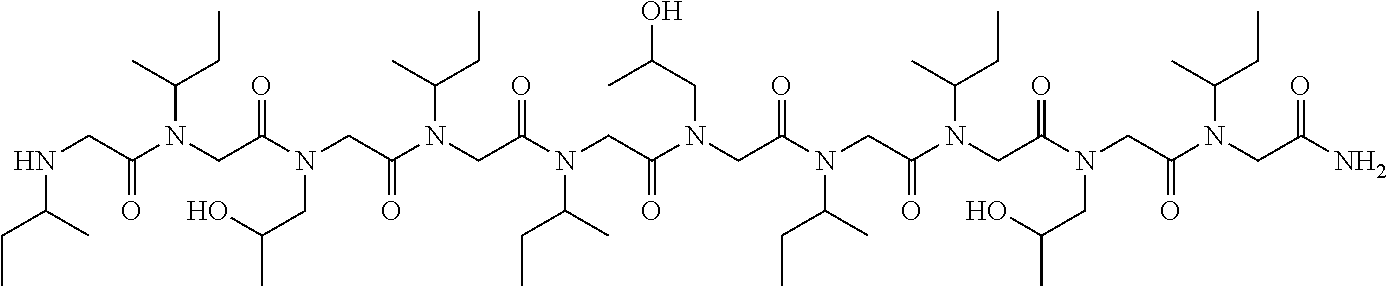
N(CC(N(CC(N(CC(N(CC(N(CC(N(CC(N(CC(N(CC(N(CC(N(CC(N)=O)C(C)CC)=O)CC(C)O)=O)C(C)CC)=O)C(C)CC)=O)CC(O)C)=O)C(C)CC)=O)C(C)CC)=O)CC(C)O)=O)C(C)CC)=O)C(CC)C
